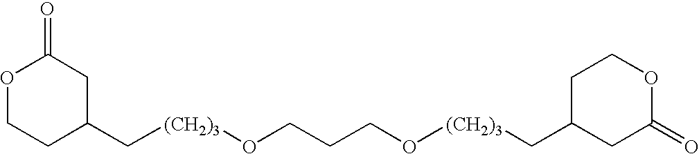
O1CCC(C[(CH2)3]OCCCO[(CH2)3]CC2CC(=O)OCC2)CC1=O
